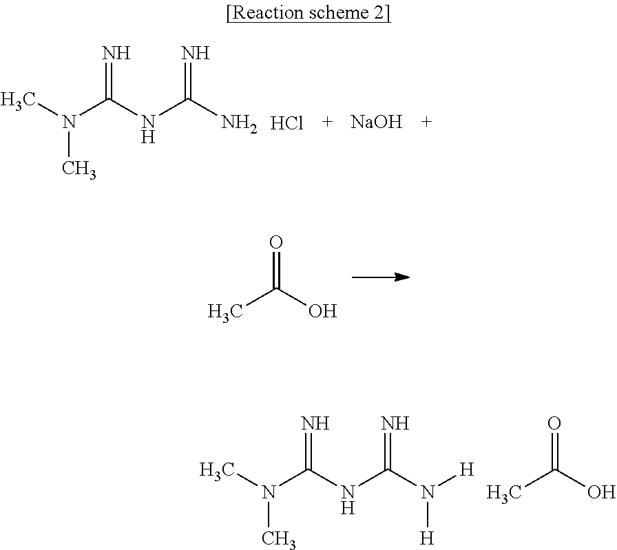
CN(C(NC(N([H])[H])=N)=N)C.CC(O)=O.CN(C(NC(N)=N)=N)C.Cl.[NaOH].CC(O)=O
